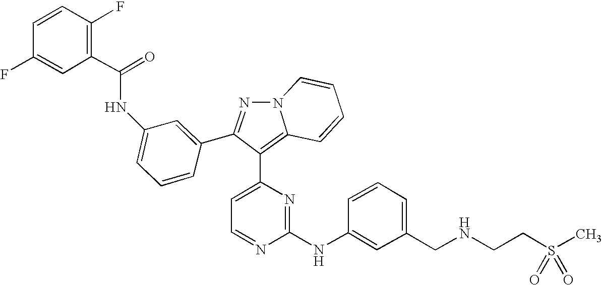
C1(NC(C2=C(F)C=CC(F)=C2)=O)=CC=CC(C2=NN3C=CC=CC3=C2C2=CC=NC(NC3=CC(CNCCS(C)(=O)=O)=CC=C3)=N2)=C1
